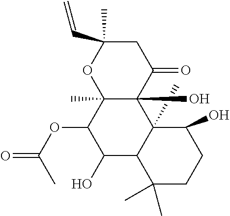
C12(C)C(O)(C(=O)CC(C)(C=C)O1)C1(C)C(C(O)C2OC(C)=O)C(C)(C)CCC1O
